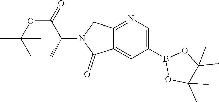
C1(B2OC(C)(C)C(C)(C)O2)=CN=C2C(=C1)C(=O)N(C(C)C(=O)OC(C)(C)C)C2
